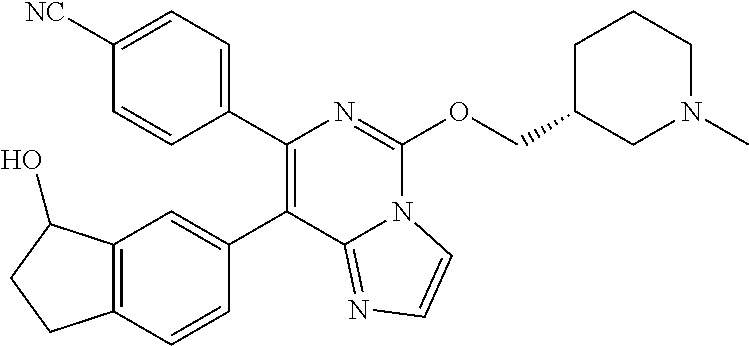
C1(C2=CC3=C(C=C2)CCC3O)=C(C2=CC=C([NC])C=C2)N=C(OCC2CN(C)CCC2)N2C1=NC=C2
